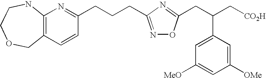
C12=C(C=CC(CCCC3=NOC(CC(C[CO2H])C4=CC([MeO])=CC([OMe])=C4)=N3)=N1)COCCN2
